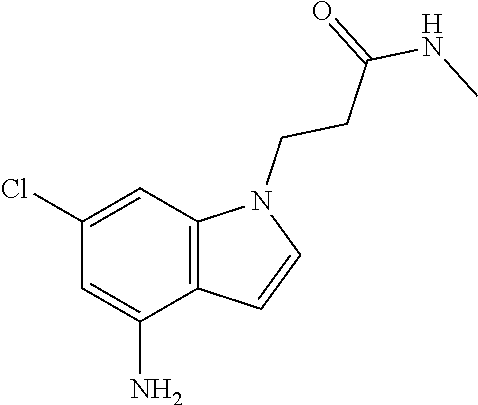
CNC(CCN1C2=C(C(N)=CC(Cl)=C2)C=C1)=O
